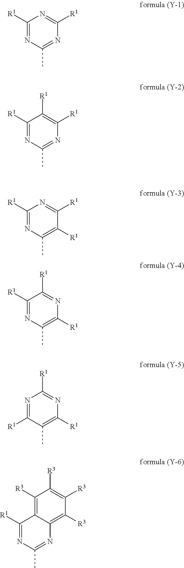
C1([R1])=NC(C)=NC([R1])=N1.C1([R1])=NC(C)=NC([R1])=C1[R1].C1([R1])=NC(C)=C([R1])C([R1])=N1.C1([R1])=NC(C)=C([R1])N=C1[R1].N1=C([R1])C(C)=C([R1])N=C1[R1].C1([R3])=C2C(=C([R3])C([R3])=C1[R3])N=C(C)N=C2[R1]
